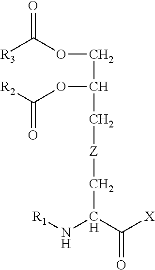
[R3]C(OCC(C[Z]CC(N[R1])C([X])=O)OC([R2])=O)=O
